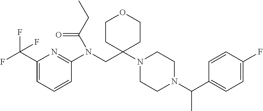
C1(C(F)(F)F)=CC=CC(N(CC2(N3CCN(C(C4=CC=C(F)C=C4)C)CC3)CCOCC2)C(CC)=O)=N1
